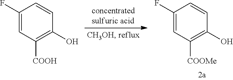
C1(F)=CC([COOH])=C(O)C=C1.C1(F)=CC([COOMe])=C(O)C=C1
